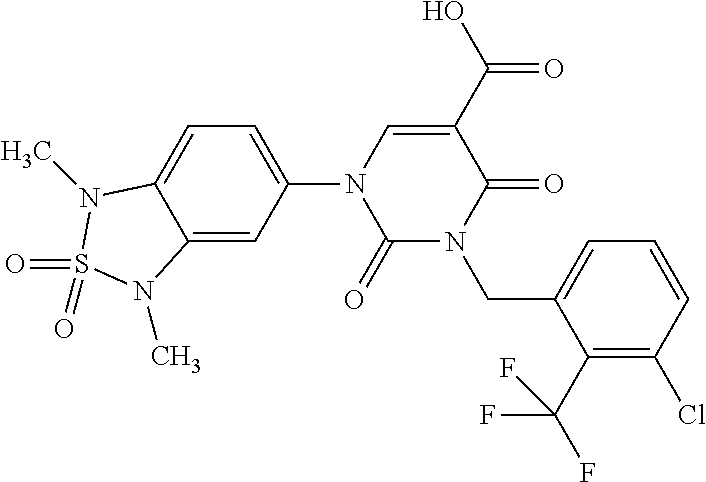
C12=CC(N3C(=O)N(CC4=CC=CC(Cl)=C4C(F)(F)F)C(=O)C(C(O)=O)=C3)=CC=C1N(C)S(=O)(=O)N2C
